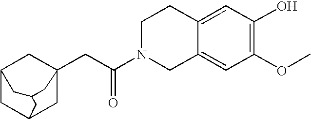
C(C(=O)N1CC2=CC(OC)=C(O)C=C2CC1)C12CC3CC(C1)CC(C3)C2
